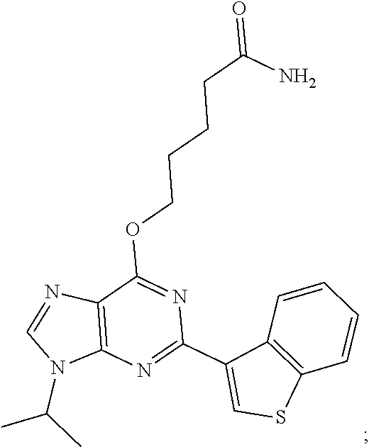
C1(C2=CSC3=C2C=CC=C3)=NC2=C(C(OCCCCC(N)=O)=N1)N=CN2C(C)C
